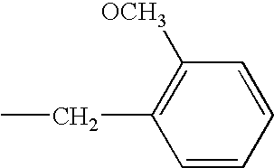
C1=CC=CC([OCH3])=C1CC
